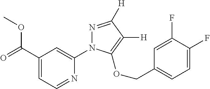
C1(C(=O)OC)=CC=NC(N2N=C([H])C([H])=C2OCC2=CC=C(F)C(F)=C2)=C1
